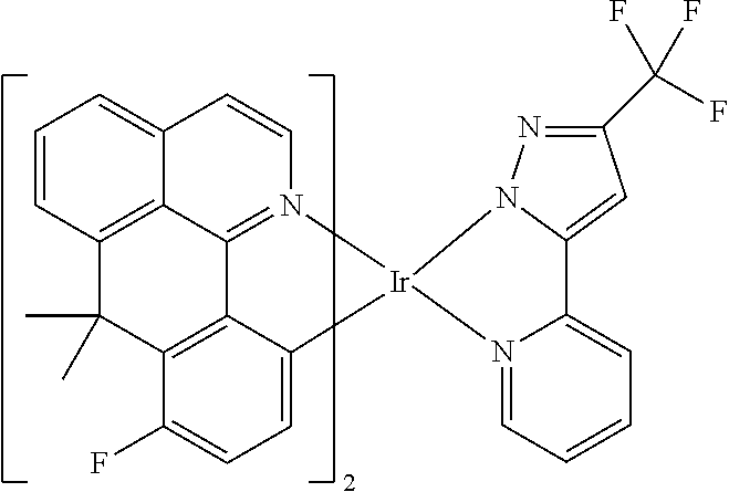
C1=CC2=CC=CC3=C2C2=N1[Ir]1(C4=CC=C(F)C(=C24)C3(C)C)N2N=C(C(F)(F)F)C=C2C2=CC=CC=N12
